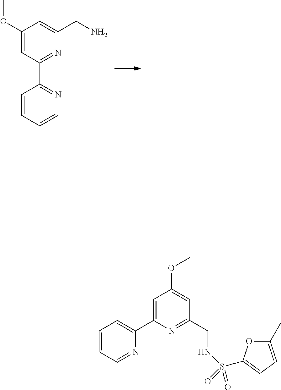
C1(OC)=CC(C2=NC=CC=C2)=NC(CN)=C1.C1=CC=NC(C2=CC(OC)=CC(CNS(=O)(=O)C3=CC=C(C)O3)=N2)=C1
